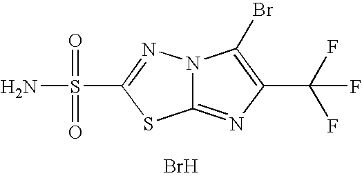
C12=NC(C(F)(F)F)=C(Br)N1N=C(S(N)(=O)=O)S2.Br
